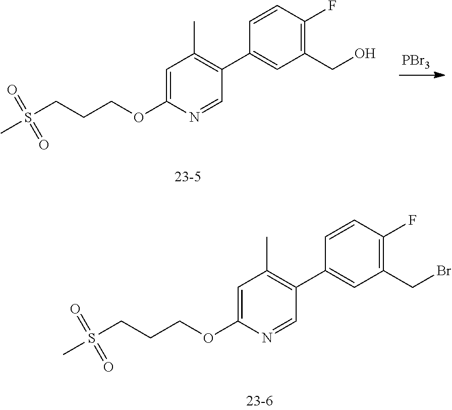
C1=C(OCCCS(=O)(=O)C)N=CC(C2=CC(CO)=C(F)C=C2)=C1C.[PBr3].C1=C(OCCCS(=O)(=O)C)N=CC(C2=CC(CBr)=C(F)C=C2)=C1C
